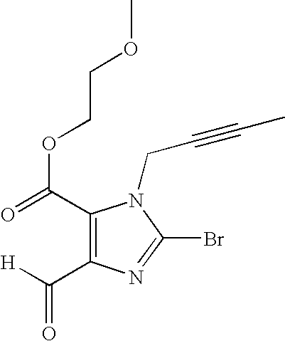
C1(C(=O)OCCOC)=C(C([H])=O)N=C(Br)N1CC#CC
